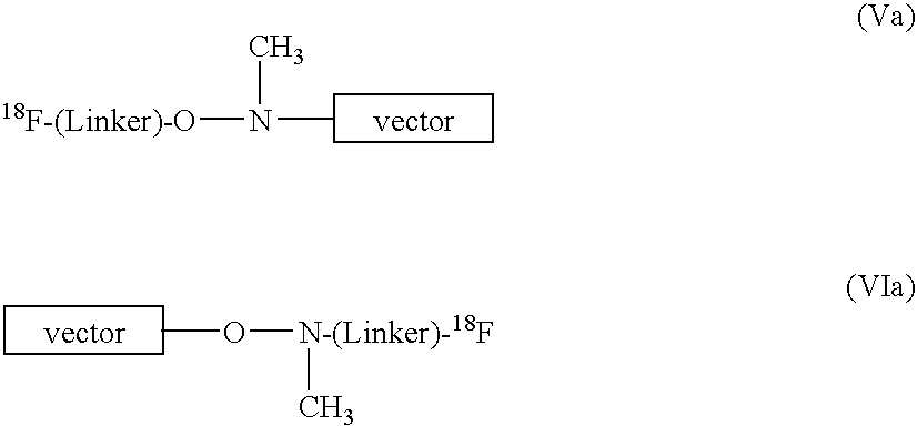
N(C)(C)[18F-(Linker)-O].[vector].O(C)[N-(Linker)-18F]C.[vector]
